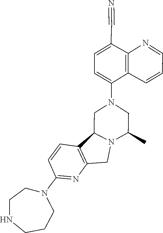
C1C(C)N2C(C3=C(C2)N=C(N2CCNCCC2)C=C3)CN1C1=CC=C(C#N)C2=C1C=CC=N2
